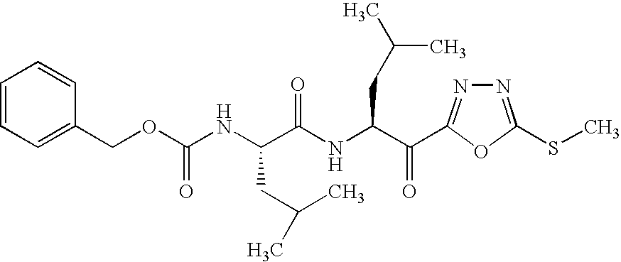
N(C(OCC1=CC=CC=C1)=O)C(C(NC(C(=O)C1=NN=C(SC)O1)CC(C)C)=O)CC(C)C
